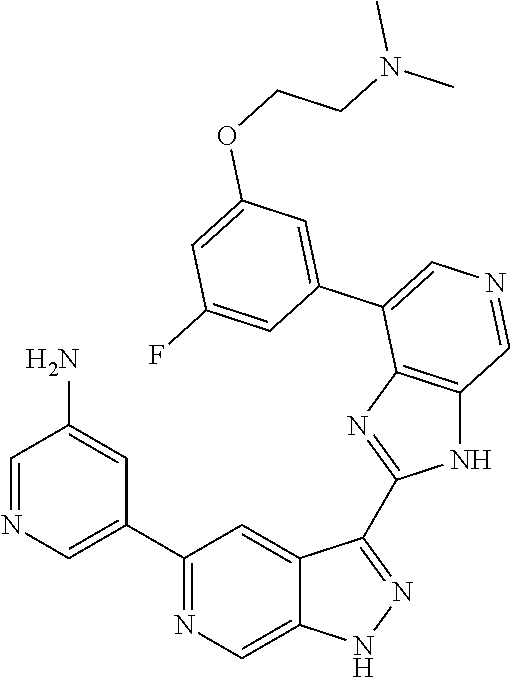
C1(C2=CN=CC(N)=C2)=NC=C2C(=C1)C(C1=NC3=C(N1)C=NC=C3C1=CC(OCCN(C)C)=CC(F)=C1)=NN2
